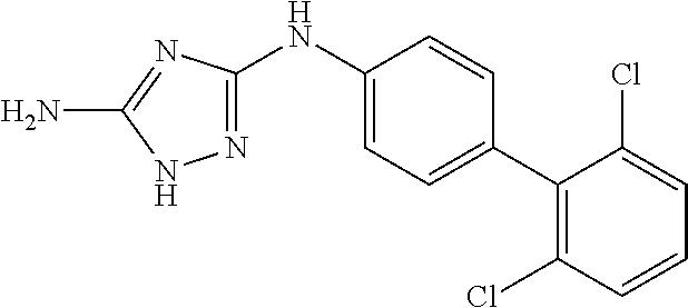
N(C1=CC=C(C2=C(Cl)C=CC=C2Cl)C=C1)C1=NNC(N)=N1
